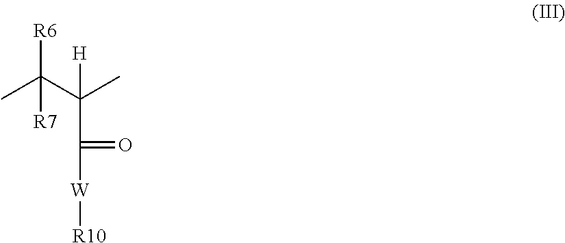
CC(C(C)([H])C([W][R10])=O)([R6])[R7]
